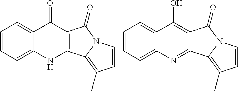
C1=CC=C2C(=C1)C(=O)C1=C(N2)C2=C(C)C=CN2C1=O.C1=CC=C2C(=C1)C(O)=C1C(=N2)C2=C(C)C=CN2C1=O
